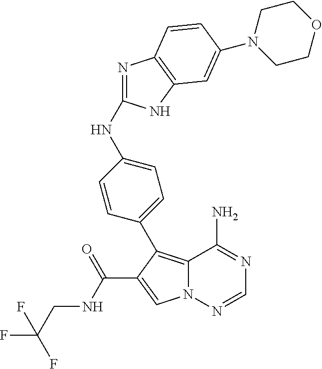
N(C1=NC2=C(N1)C=C(N1CCOCC1)C=C2)C1=CC=C(C2=C3N(N=CN=C3N)C=C2C(NCC(F)(F)F)=O)C=C1
